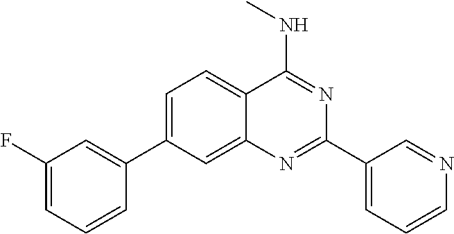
C1=C(C2=CC(F)=CC=C2)C=C2C(=C1)C(NC)=NC(C1=CC=CN=C1)=N2
